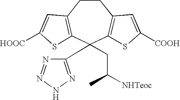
C1CC2=C(C(CC([NHTeoc])C)(C3=NNN=N3)C3=C1C=C([COOH])S3)SC([HOOC])=C2
